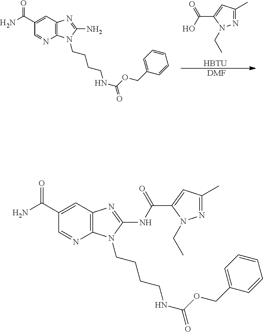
N1=C(C)C=C(C(O)=O)N1CC.[HBTU].C1(C(N)=O)=CC2=C(N=C1)N(CCCCNC(=O)OCC1=CC=CC=C1)C(N)=N2.[DMF].C1(C(N)=O)=CC2=C(N=C1)N(CCCCNC(=O)OCC1=CC=CC=C1)C(NC(=O)C1=CC(C)=NN1CC)=N2
